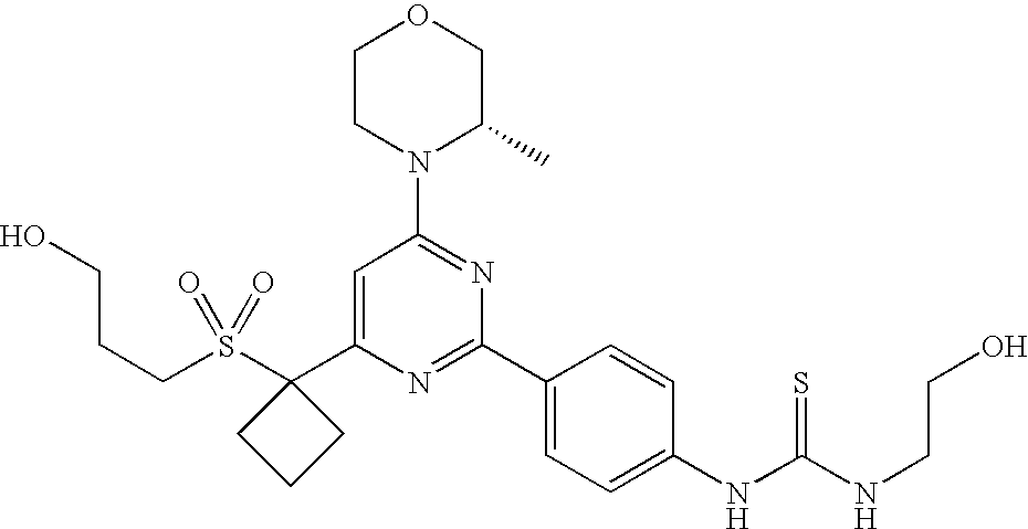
S(C1(C2=CC(N3C(C)COCC3)=NC(C3=CC=C(NC(NCCO)=S)C=C3)=N2)CCC1)(=O)(=O)CCCO
